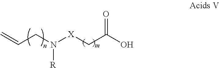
C=CCN([X]CC(O)=O)[R]
